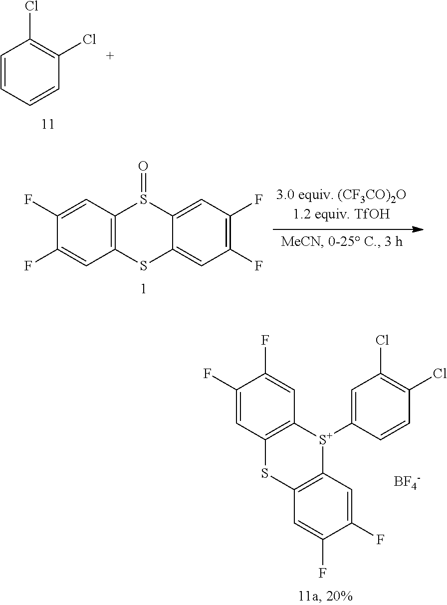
C1(F)=CC2=C(C=C1F)SC1=CC(F)=C(F)C=C1S2=O.C1=CC=CC(Cl)=C1Cl.C1(F)=CC2=C(C=C1F)[S+](C1=CC(Cl)=C(Cl)C=C1)C1=C(S2)C=C(F)C(F)=C1.[BF4-]
